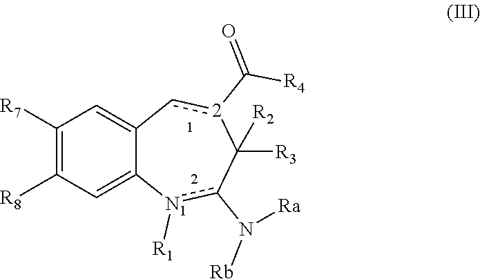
C1=C2C(=CC([R7])=C1[R8])c[2](C(=O)[R4])C([R3])([R2])c(N([Rb])[Ra])[N1]2[R1]
